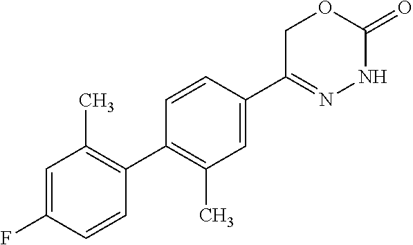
C1=C(F)C=CC(C2=C(C)C=C(C3=NNC(=O)OC3)C=C2)=C1C
